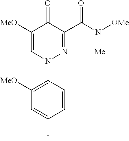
O=C1C(C(N([Me])[OMe])=O)=NN(C2=C([MeO])C=C(I)C=C2)C=C1[MeO]
